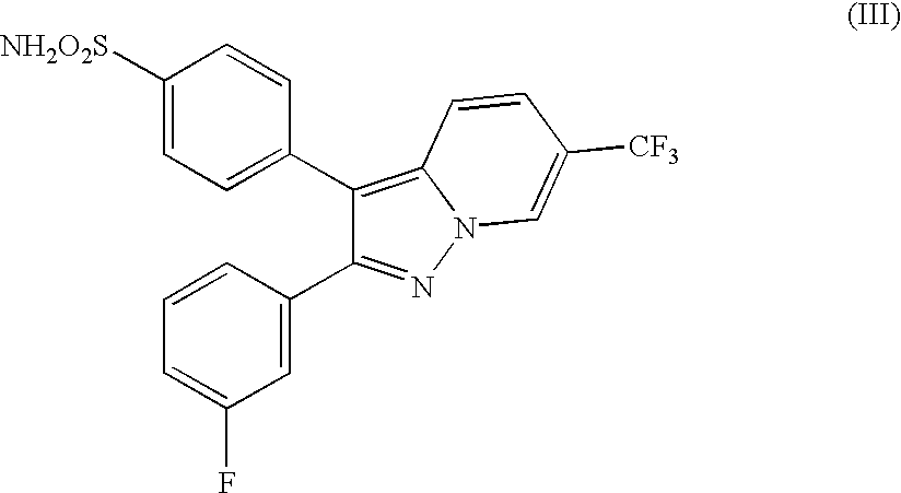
C1([NH2O2S])=CC=C(C2=C3N(N=C2C2=CC(F)=CC=C2)C=C([CF3])C=C3)C=C1
